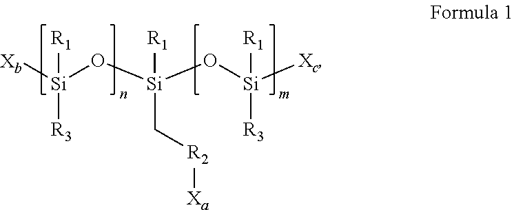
[Xb][Si](O[Si](O[Si]([Xc])([R1])[R3])([R1])C[R2][Xa])([R1])[R3]
